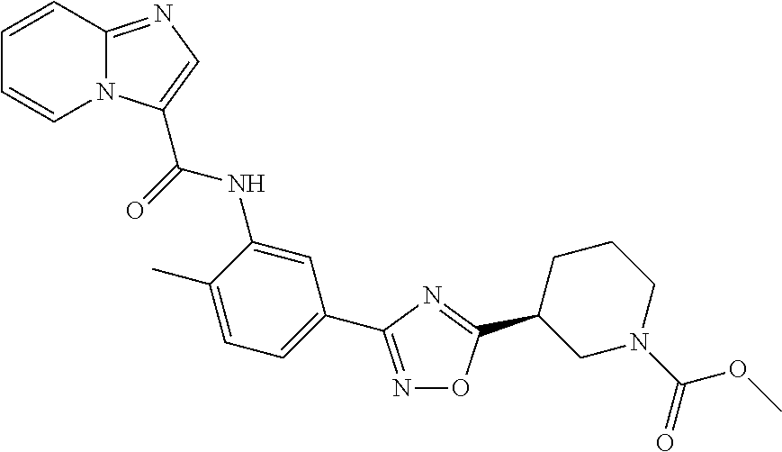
N1=C(C2=CC=C(C)C(NC(=O)C3=CN=C4N3C=CC=C4)=C2)N=C(C2CN(C(=O)OC)CCC2)O1
